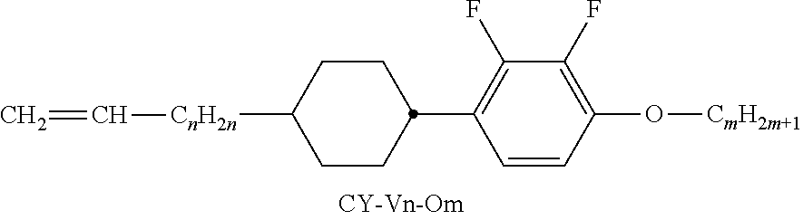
C1CC([CnH2n]C=C)CCC1C1=C(F)C(F)=C(O[CmH2m+1])C=C1
